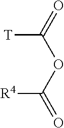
[T]C(=O)OC(=O)[R4]
